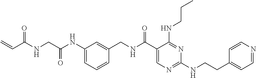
C(NC(C1=CN=C(NCCC2=CC=NC=C2)N=C1NCCC)=O)C1=CC(NC(=O)CNC(C=C)=O)=CC=C1
